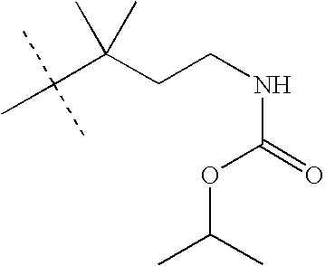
CC(C(CCNC(OC(C)C)=O)(C)C)(C)C
